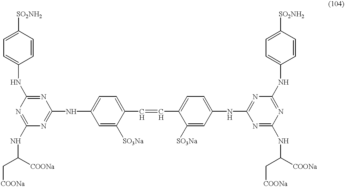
N1=C(NC(C[COONa])[COONa])N=C(NC2=CC=C(C=CC3=CC=C(NC4=NC(NC5=CC=C([SO2NH2])C=C5)=NC(NC([COONa])C[COONa])=N4)C=C3[SO3Na])C([SO3Na])=C2)N=C1NC1=CC=C([SO2NH2])C=C1
